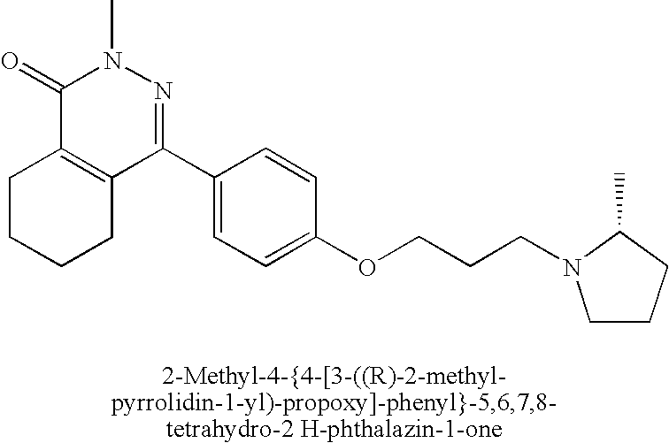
C1(=O)C2=C(C(C3=CC=C(OCCCN4CCCC4C)C=C3)=NN1C)CCCC2
